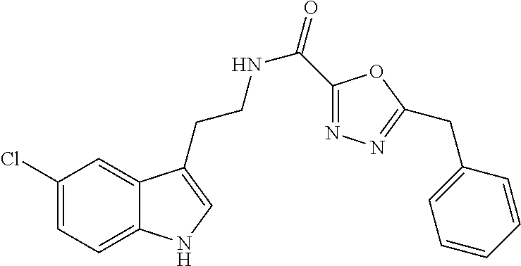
N(CCC1=CNC2=CC=C(Cl)C=C21)C(=O)C1=NN=C(CC2=CC=CC=C2)O1
